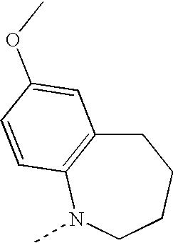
C1C2=C(N(C)CCC1)C=CC(OC)=C2
